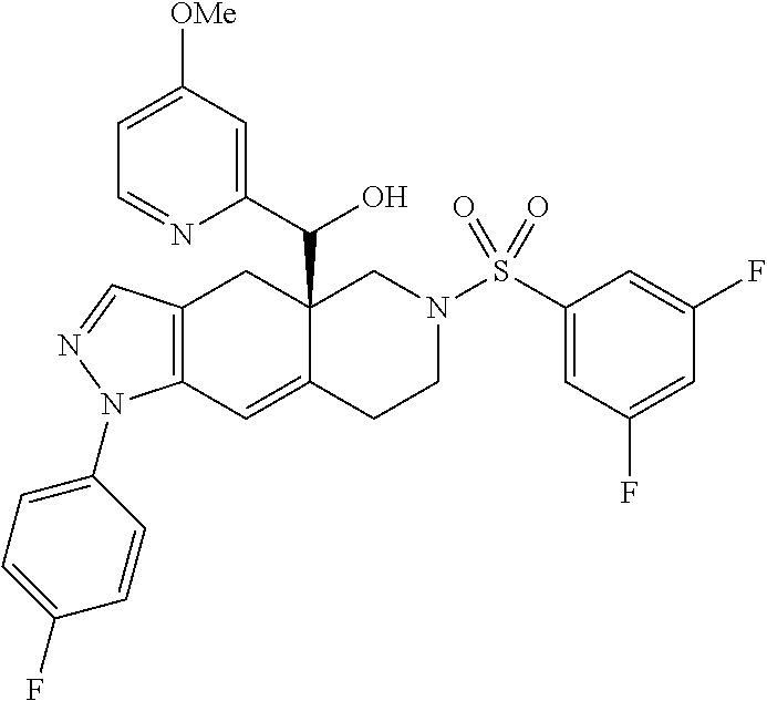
C12(C(C3=CC([OMe])=CC=N3)O)C(=CC3=C(C1)C=NN3C1=CC=C(F)C=C1)CCN(S(C1=CC(F)=CC(F)=C1)(=O)=O)C2
